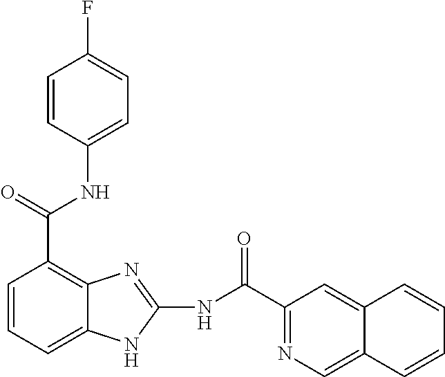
C1=CC=C2C(=C1C(NC1=CC=C(F)C=C1)=O)N=C(NC(=O)C1=NC=C3C(=C1)C=CC=C3)N2
